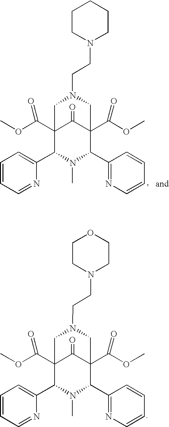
C1=CC=NC(C2N(C)C(C3=NC=CC=C3)C3(C(OC)=O)C(=O)C2(C(OC)=O)CN(CCN2CCOCC2)C3)=C1.C1=CC=NC(C2N(C)C(C3=NC=CC=C3)C3(C(OC)=O)C(=O)C2(C(OC)=O)CN(CCN2CCCCC2)C3)=C1
